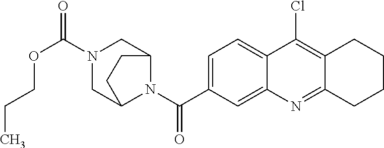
N1(C(OCCC)=O)CC2N(C(=O)C3=CC=C4C(=C3)N=C3C(=C4Cl)CCCC3)C(C1)CC2
